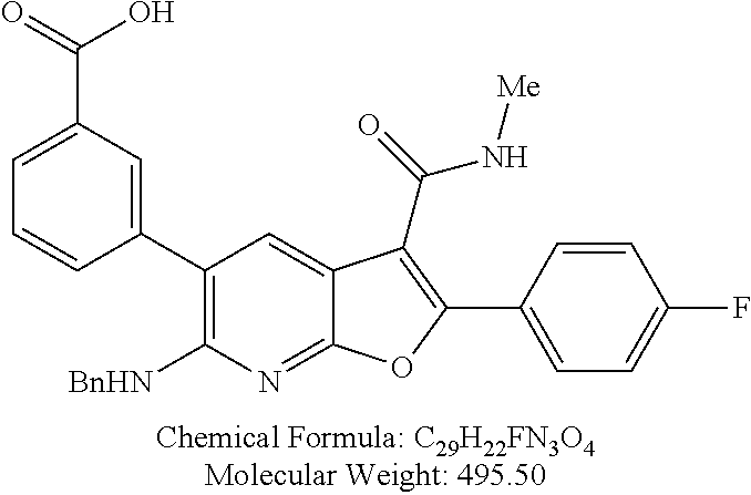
C1(C2=CC(C(=O)O)=CC=C2)=C([BnHN])N=C2C(=C1)C(C(=O)N[Me])=C(C1=CC=C(F)C=C1)O2
